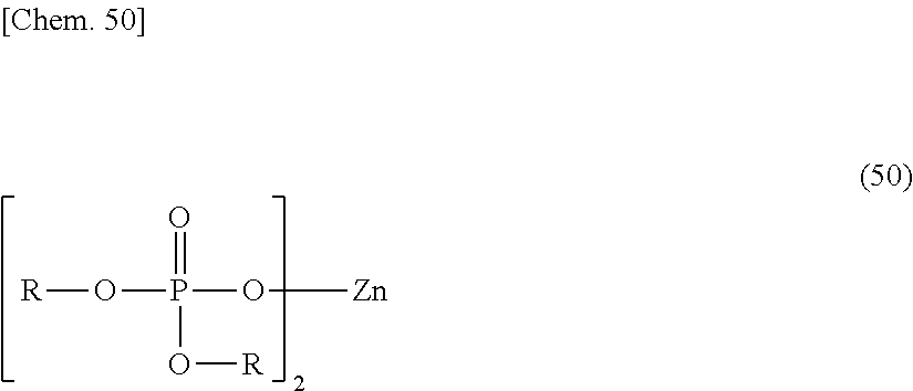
O=P(O[Zn])(O[R])O[R]
